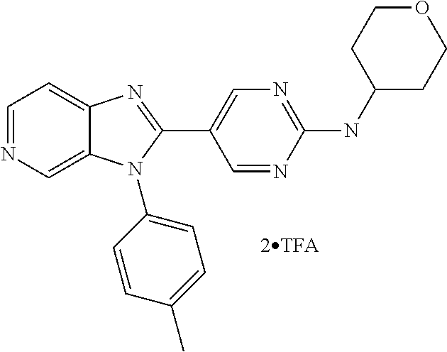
C1=NC=C2C(=C1)N=C(C1=CN=C(NC3CCOCC3)N=C1)N2C1=CC=C(C)C=C1
